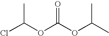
ClC(OC(OC(C)C)=O)C
